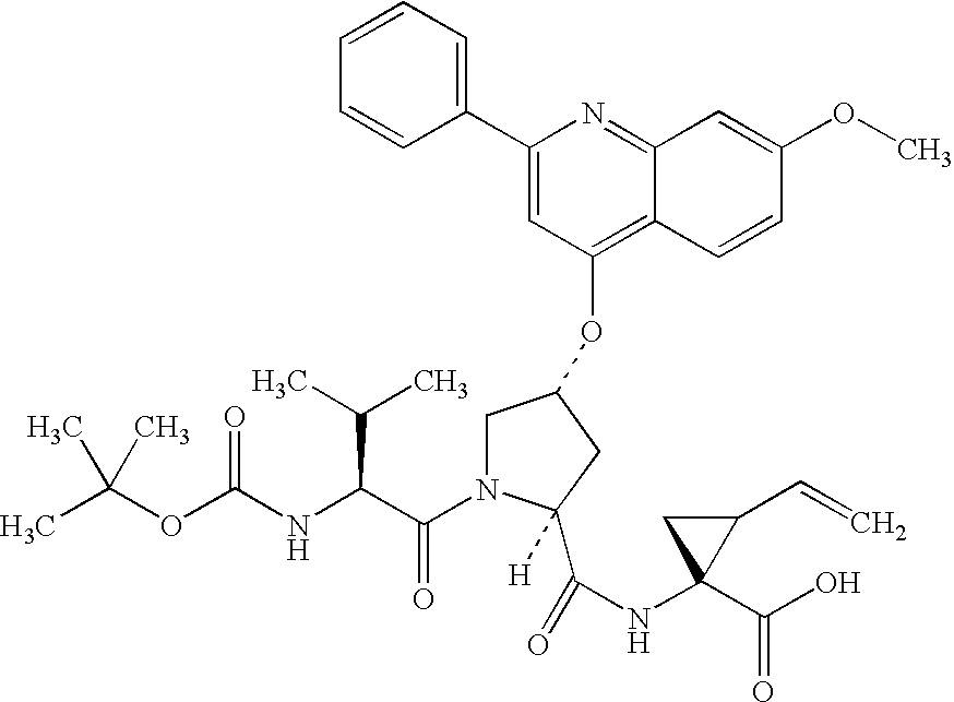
C(OC(NC(C(N1CC(OC2=C3C(=NC(C4=CC=CC=C4)=C2)C=C(OC)C=C3)CC1([H])C(NC1(C(O)=O)C(C=C)C1)=O)=O)C(C)C)=O)(C)(C)C
